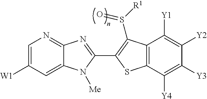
C12=NC=C([W1])C=C1N([Me])C(C1=C(S([R1])=O)C3=C(C([Y4])=C([Y3])C([Y2])=C3[Y1])S1)=N2
